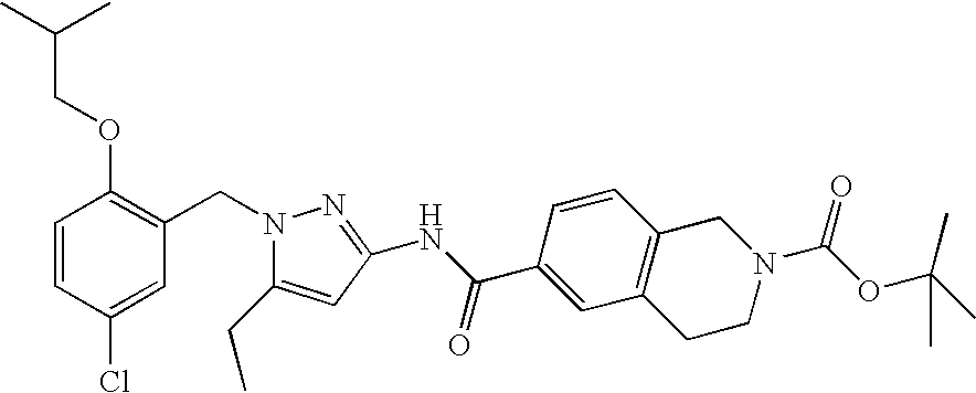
C1=CC(Cl)=CC(CN2C(CC)=CC(NC(C3=CC4=C(C=C3)CN(C(OC(C)(C)C)=O)CC4)=O)=N2)=C1OCC(C)C
